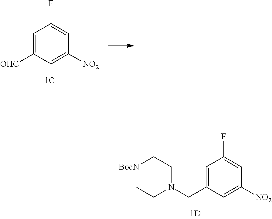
C1=C([OHC])C=C([NO2])C=C1F.C1=C(CN2CC[BocN]CC2)C=C([NO2])C=C1F
